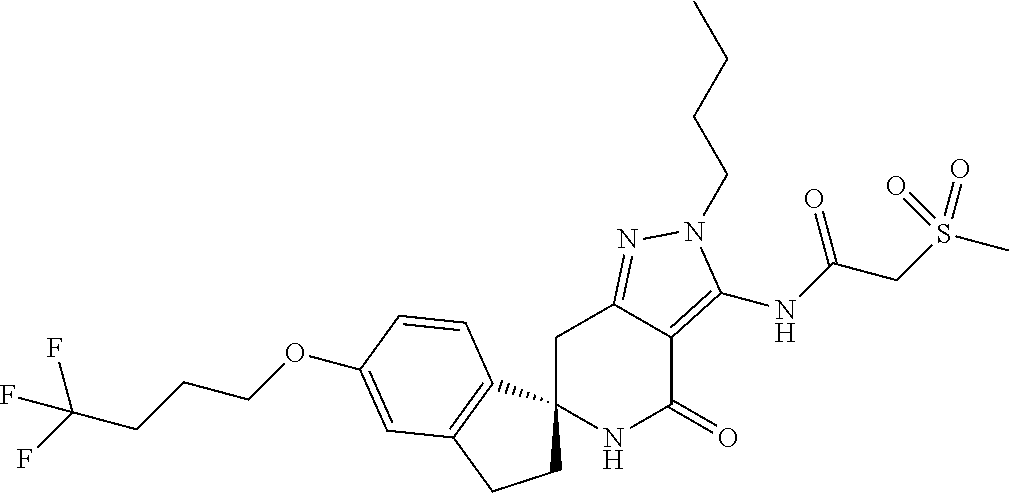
C1C2(C3=C(C1)C=C(OCCCC(F)(F)F)C=C3)NC(=O)C1=C(NC(CS(C)(=O)=O)=O)N(CCCC)N=C1C2
